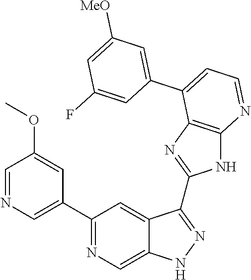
C1(C2=NC=C3C(=C2)C(C2=NC4=C(N2)N=CC=C4C2=CC([MeO])=CC(F)=C2)=NN3)=CN=CC(OC)=C1
